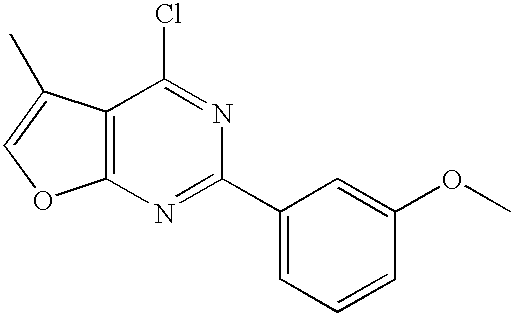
C12=C(N=C(C3=CC=CC(OC)=C3)N=C1Cl)OC=C2C
